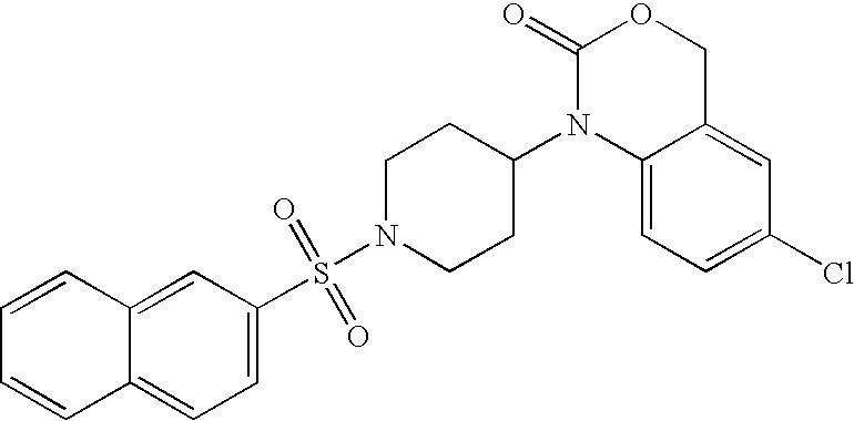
C1(=O)N(C2CCN(S(=O)(=O)C3=CC=C4C(=C3)C=CC=C4)CC2)C2=CC=C(Cl)C=C2CO1
